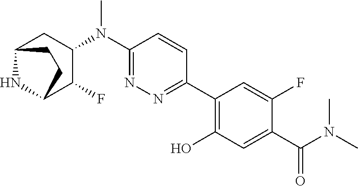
C1(C2=NN=C(N(C3CC4NC(C3F)CC4)C)C=C2)=C(O)C=C(C(N(C)C)=O)C(F)=C1
